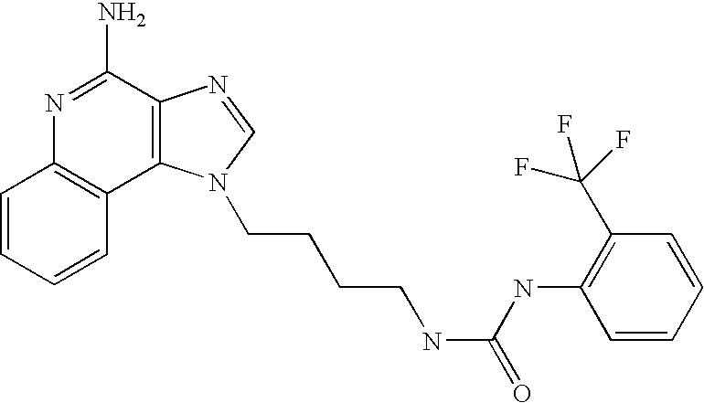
C1=CC=CC2=C1N=C(N)C1=C2N(CCCCNC(=O)NC2=C(C(F)(F)F)C=CC=C2)C=N1
